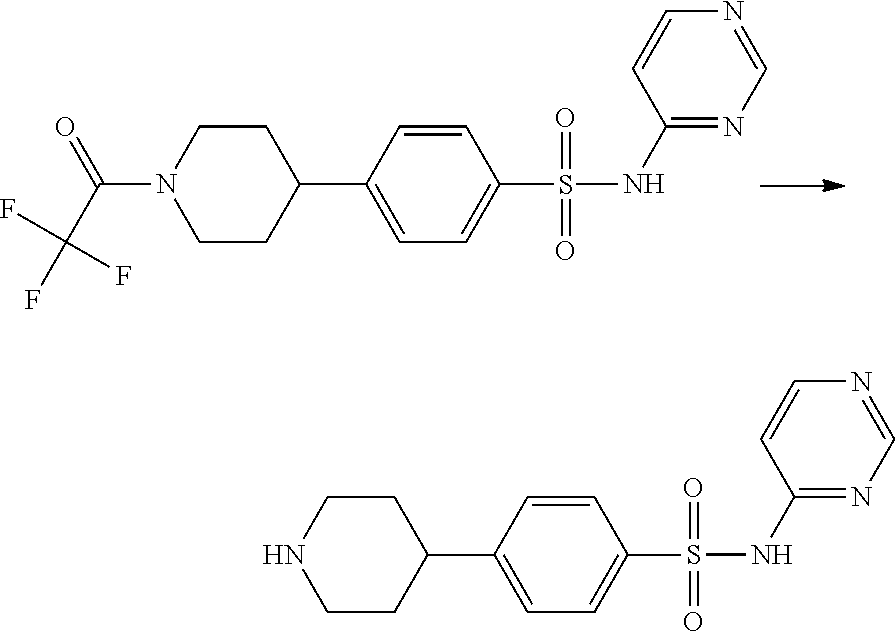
C1=CC(C2CCN(C(=O)C(F)(F)F)CC2)=CC=C1S(=O)(=O)NC1=NC=NC=C1.C1=CC(C2CCNCC2)=CC=C1S(=O)(=O)NC1=NC=NC=C1
